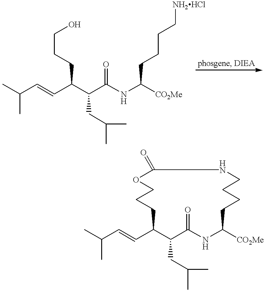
CC(C=CC(C(C(NC([CO2Me])CCCC[NH2HCl])=O)CC(C)C)CCCO)C.CC(C=CC1C(CC(C)C)C(=O)NC([CO2Me])CCCCNC(=O)OCCC1)C
